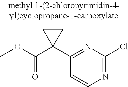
C1(C2(C(OC)=O)CC2)=NC(Cl)=NC=C1
